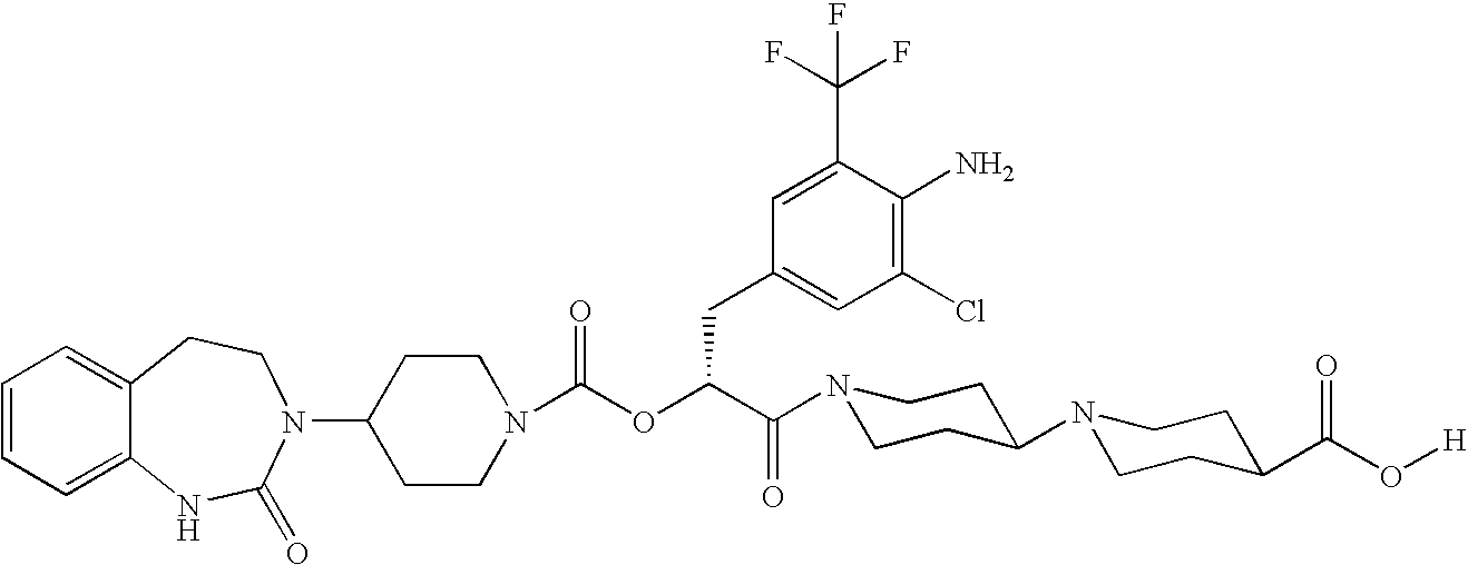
C1(N2C(=O)NC3=CC=CC=C3CC2)CCN(C(OC(C(=O)N2CCC(N3CCC(C(O[H])=O)CC3)CC2)CC2=CC(Cl)=C(N)C(C(F)(F)F)=C2)=O)CC1
